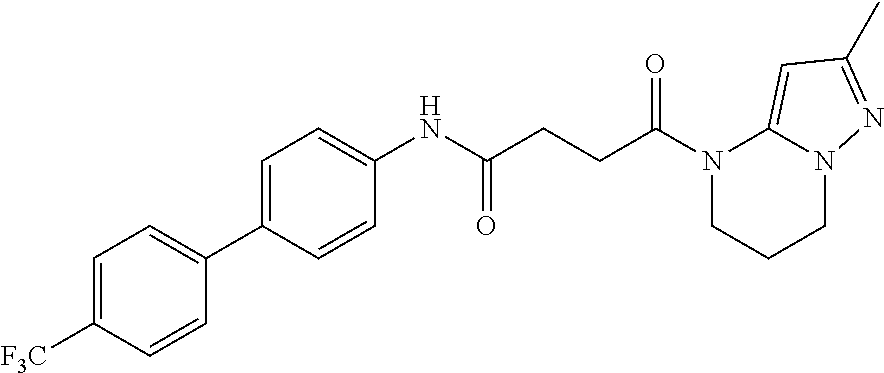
N1(C(CCC(NC2=CC=C(C3=CC=C([F3C])C=C3)C=C2)=O)=O)CCCN2C1=CC(C)=N2
